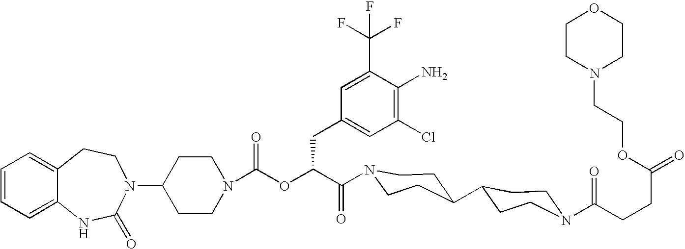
C12=CC=CC=C1NC(=O)N(C1CCN(C(OC(C(=O)N3CCC(C4CCN(C(CCC(=O)OCCN5CCOCC5)=O)CC4)CC3)CC3=CC(Cl)=C(N)C(C(F)(F)F)=C3)=O)CC1)CC2
